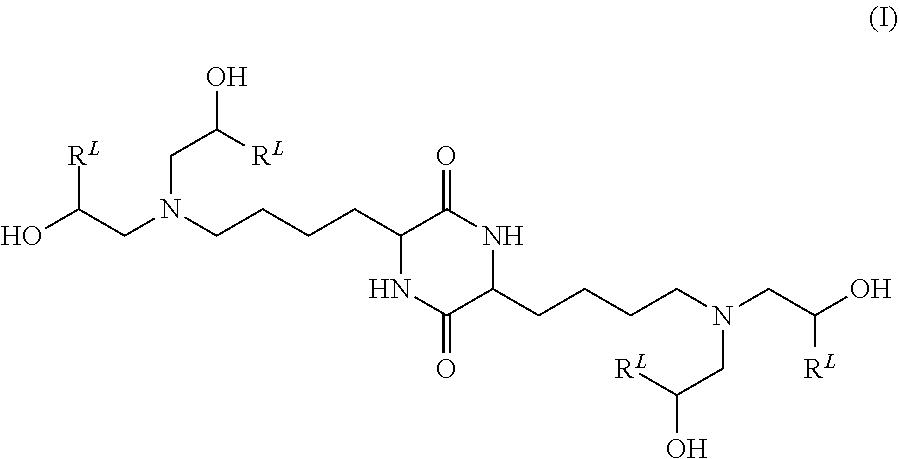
N1C(=O)C(CCCCN(CC(O)[RL])CC(O)[RL])NC(=O)C1CCCCN(CC(O)[RL])CC(O)[RL]
